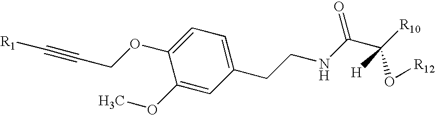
C1=C(OCC#C[R1])C(OC)=CC(CCNC(C(O[R12])([R10])[H])=O)=C1
